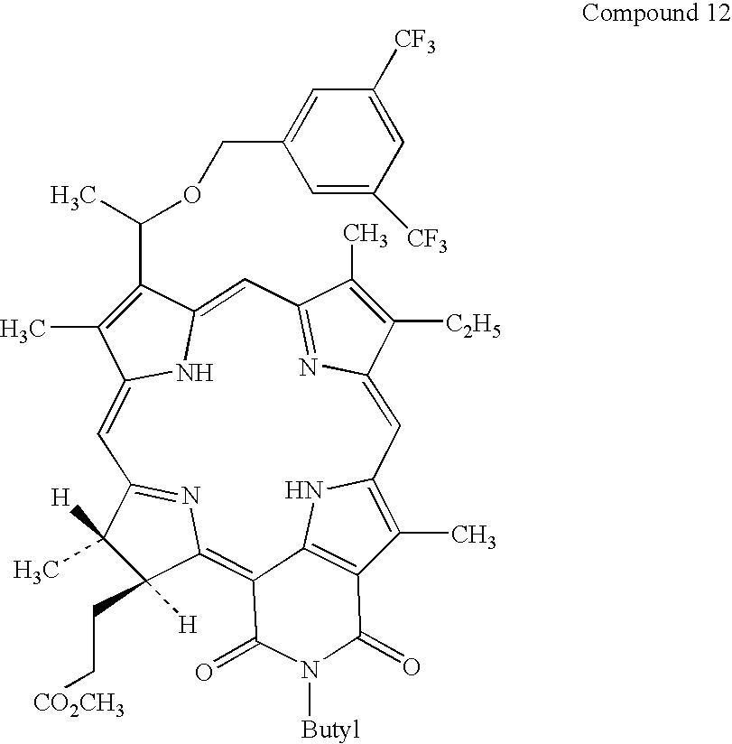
C1=C2N=C(C=C3NC(=CC4=NC(=C5C6=C(C(C)=C1N6)C(=O)N([Butyl])C5=O)C([H])(CC[CO2CH3])C4([H])C)C(C)=C3C(C)OCC1=CC([CF3])=CC([CF3])=C1)C(C)=C2[C2H5]
